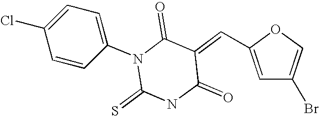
C1=C(C=C2C(=O)N(C3=CC=C(Cl)C=C3)C(=S)NC2=O)OC=C1Br
